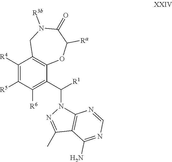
C1([R4])=C([R5])C([R6])=C(C([R1])N2C3=C(C(C)=N2)C(N)=NC=N3)C2=C1CN([R3b])C(=O)C([Ra])O2
